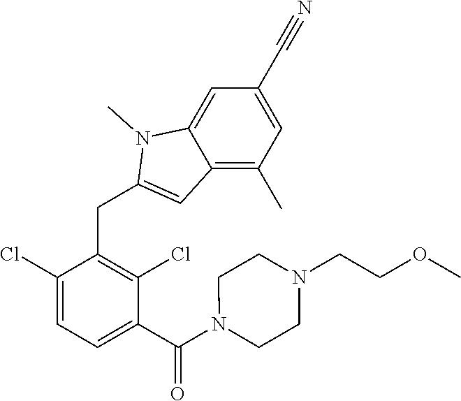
C1(Cl)=CC=C(C(N2CCN(CCOC)CC2)=O)C(Cl)=C1CC1=CC2=C(C)C=C(C#N)C=C2N1C
